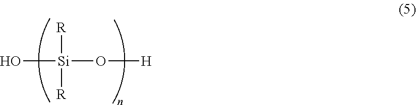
O[Si]([R])([R])O[H]
